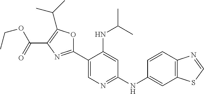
C1(C2=NC(C(=O)OCC)=C(C(C)C)O2)=CN=C(NC2=CC3=C(C=C2)N=CS3)C=C1NC(C)C
